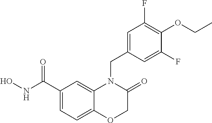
C1(C(NO)=O)=CC=C2C(=C1)N(CC1=CC(F)=C(OCC)C(F)=C1)C(=O)CO2
